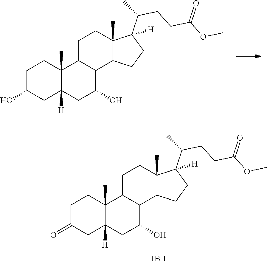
C1C(=O)CC2([H])C(C)(C1)C1C(C(O)C2)C2C(C)(CC1)C(C(CCC(OC)=O)C)([H])CC2.C1C(O)CC2([H])C(C)(C1)C1C(C(O)C2)C2C(C)(CC1)C(C(CCC(OC)=O)C)([H])CC2
